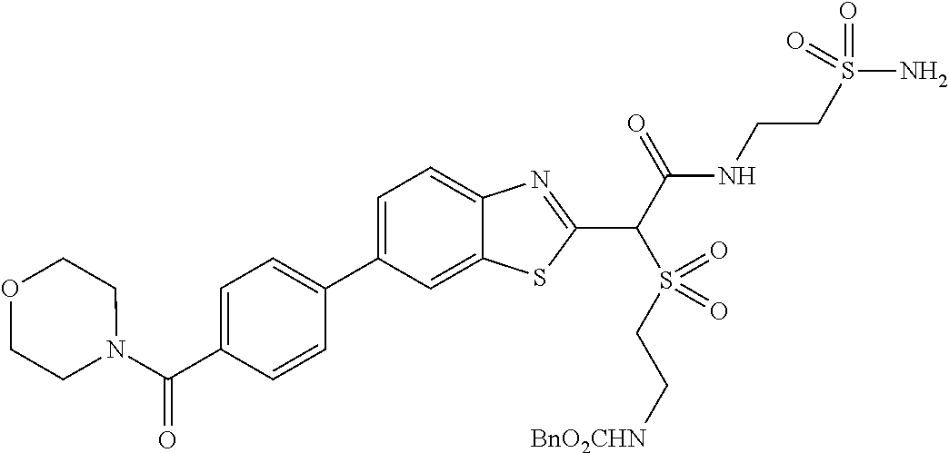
C1=C(C2=CC=C(C(N3CCOCC3)=O)C=C2)C=C2C(=C1)N=C(C(C(NCCS(N)(=O)=O)=O)S(CC[BnO2CHN])(=O)=O)S2
